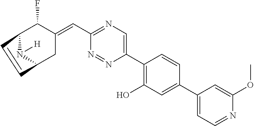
C12N([H])C(CC(=CC3=NC=C(C4=C(O)C=C(C5=CC=NC(OC)=C5)C=C4)N=N3)C1F)C=C2
